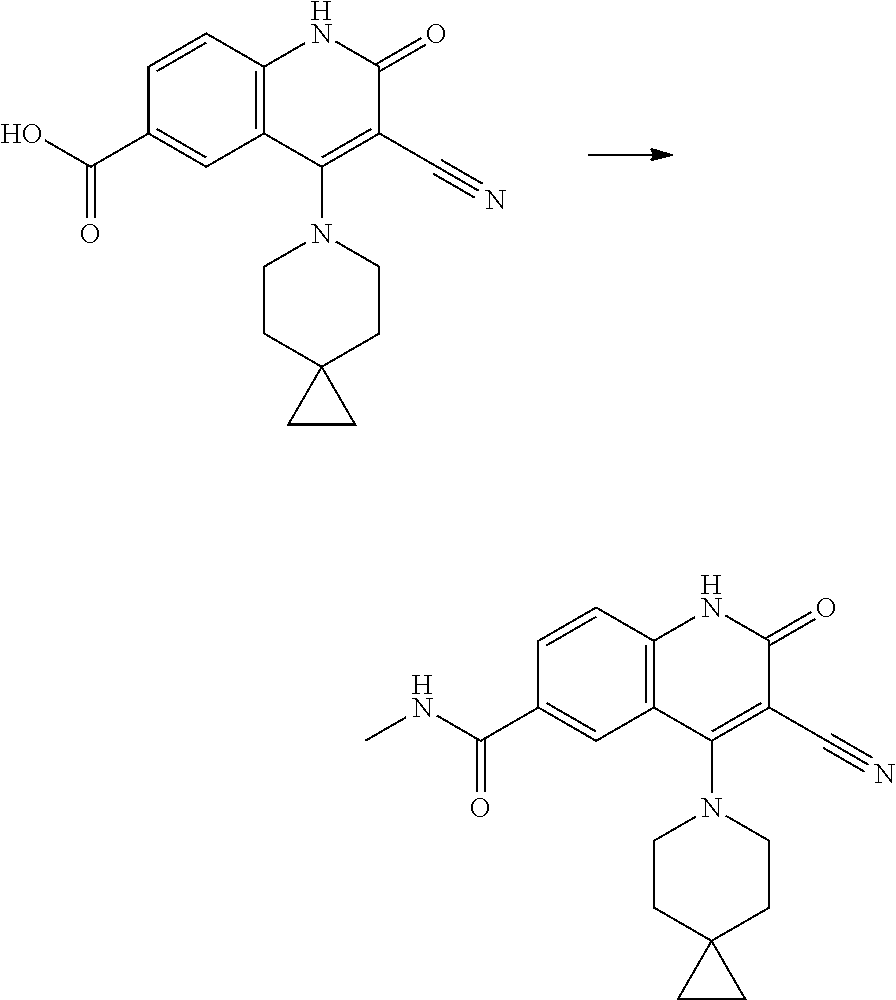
C1=CC2=C(C=C1C(O)=O)C(N1CCC3(CC1)CC3)=C(C#N)C(=O)N2.C1=CC2=C(C=C1C(NC)=O)C(N1CCC3(CC1)CC3)=C(C#N)C(=O)N2
